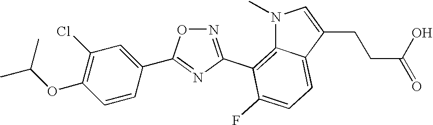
C1=CC(C2=NC(C3=C4C(=CC=C3F)C(CCC(=O)O)=CN4C)=NO2)=CC(Cl)=C1OC(C)C
